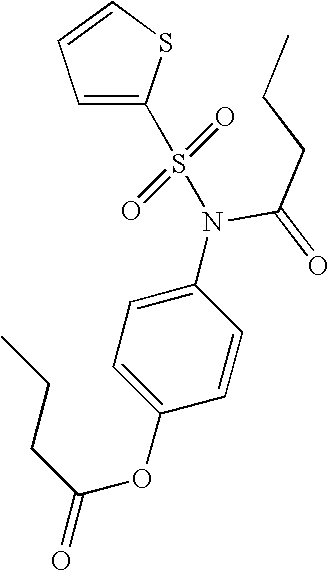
C1=C(S(N(C2=CC=C(OC(CCC)=O)C=C2)C(=O)CCC)(=O)=O)SC=C1
